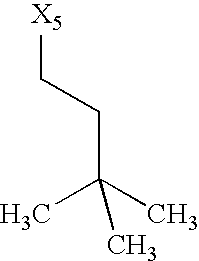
[X5]CCC(C)(C)C
